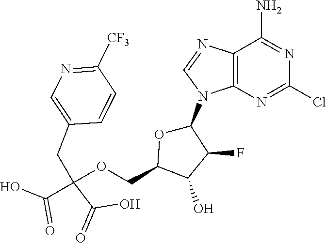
C12=C(N=C(Cl)N=C1N)N(C1OC(COC(C(=O)O)(C(O)=O)CC3=CN=C([CF3])C=C3)C(O)C1F)C=N2
